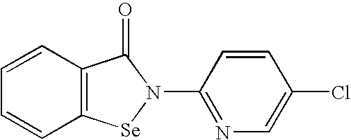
C1=CC2=C(C=C1)[Se]N(C1=NC=C(Cl)C=C1)C2=O
